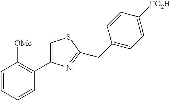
C1=CC=CC(C2=CSC(CC3=CC=C([CO2H])C=C3)=N2)=C1[OMe]
